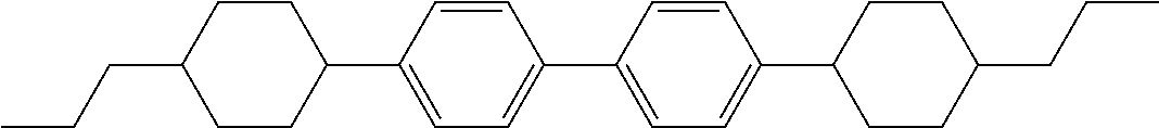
C1CC(CCC)CCC1C1=CC=C(C2=CC=C(C3CCC(CCC)CC3)C=C2)C=C1
